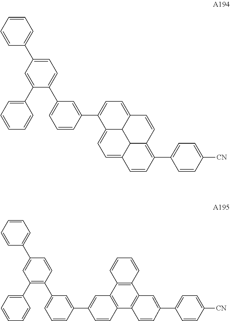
C1=CC=CC(C2=CC=C(C3=CC=CC(C4=CC=C5C6C4=CC=C4C6C(=C(C6=CC=C([CN])C=C6)C=C4)C=C5)=C3)C(C3=CC=CC=C3)=C2)=C1.C1=CC=CC(C2=CC(C3=CC=CC=C3)=C(C3=CC=CC(C4=CC5=C(C=C4)C4=C(C6=C5C=CC=C6)C=C(C5=CC=C([CN])C=C5)C=C4)=C3)C=C2)=C1
